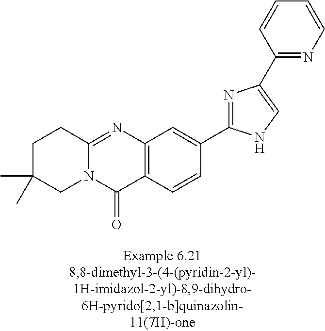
C1C(C)(C)CN2C(=NC3=C(C2=O)C=CC(C2=NC(C4=NC=CC=C4)=CN2)=C3)C1
